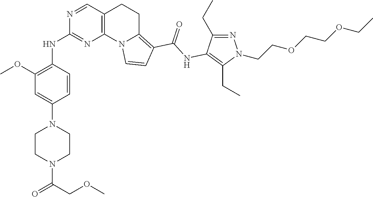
C1CN(C(COC)=O)CCN1C1=CC(OC)=C(NC2=NC3=C(CCC4=C(C(=O)NC5=C(CC)N(CCOCCOCC)N=C5CC)C=CN43)C=N2)C=C1
